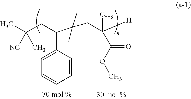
C(C(CC([H])(C(OC)=O)C)(C)C)(CC(C)([NC])C)C1=CC=CC=C1
